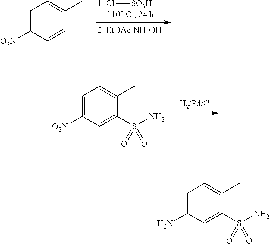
C1=C([O2N])C=CC(C)=C1.[1. Cl][SO3H].C1=C([O2N])C=C(S(N)(=O)=O)C(C)=C1.C1=C(N)C=C(S(N)(=O)=O)C(C)=C1
